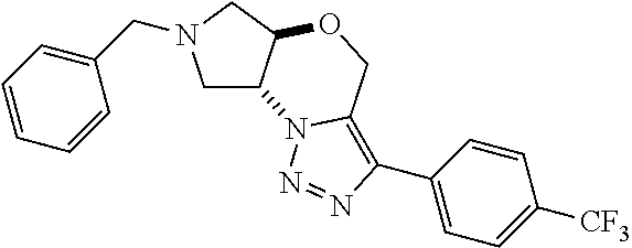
C1C2C(CN1CC1=CC=CC=C1)OCC1=C(C3=CC=C([CF3])C=C3)N=NN21
